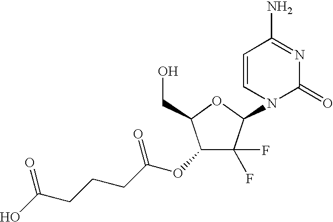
C1(F)(F)C(N2C(=O)N=C(N)C=C2)OC(CO)C1OC(CCCC(O)=O)=O
